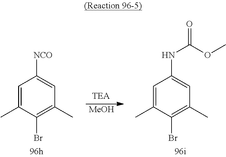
C1=C(C)C(Br)=C(C)C=C1[NCO].[MeOH].C1=C(C)C(Br)=C(C)C=C1NC(=O)OC
